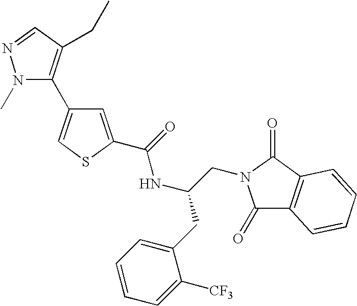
N1(C)C(C2=CSC(C(NC(CN3C(=O)C4=C(C3=O)C=CC=C4)CC3=CC=CC=C3[CF3])=O)=C2)=C(CC)C=N1
